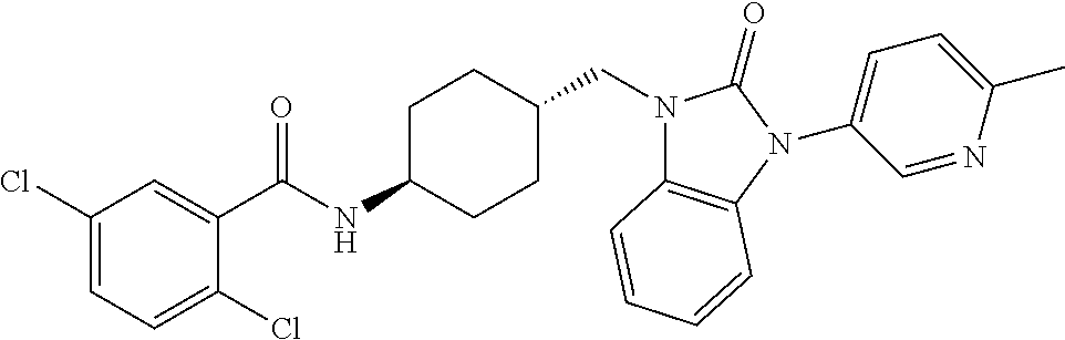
C1(Cl)=CC=C(Cl)C(C(NC2CCC(CN3C4=C(N(C5=CC=C(C)N=C5)C3=O)C=CC=C4)CC2)=O)=C1
